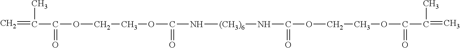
C=C(C)C(=O)OCCOC(=O)N[(CH3)6]NC(=O)OCCOC(=O)C(C)=C
